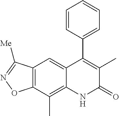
C12=C(C(C)=C3C(=C1)C(C1=CC=CC=C1)=C(C)C(=O)N3)ON=C2[Me]
